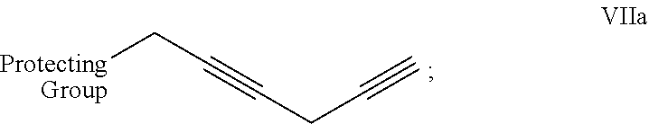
C(#CC[ProtectingGroup])CC#C
